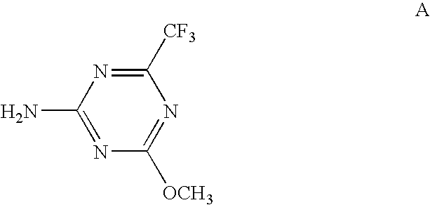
C1(N)=NC([OCH3])=NC([CF3])=N1
